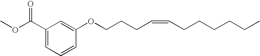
C1(C(OC)=O)=CC=CC(OCCCC=CCCCCCC)=C1
